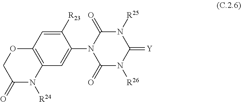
C1([R23])=CC2=C(C=C1N1C(=O)N([R26])C(=[Y])N([R25])C1=O)N([R24])C(=O)CO2
